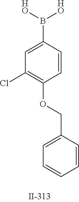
C1=C(B([HO])[HO])C=CC(OCC2=CC=CC=C2)=C1Cl
